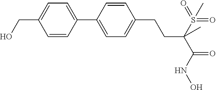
C1(C2=CC=C(CO)C=C2)=CC=C(CCC(C(=O)NO)(S(=O)(=O)C)C)C=C1
